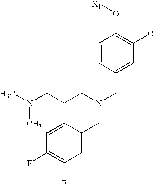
C1=CC(CN(CC2=CC(F)=C(F)C=C2)CCCN(C)C)=CC(Cl)=C1O[X1]
